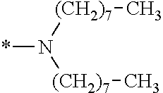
*N([(CH2)7]C)[(CH2)7]C
